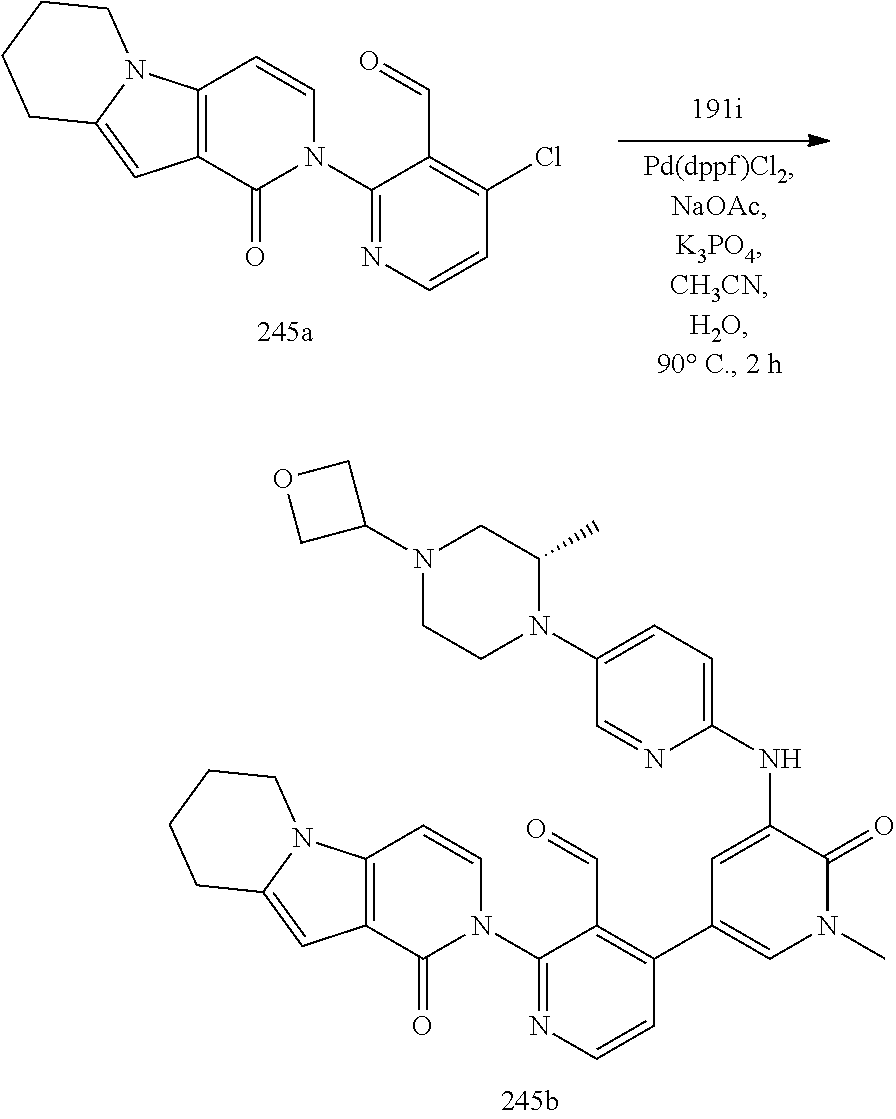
C1(N2C=CC3=C(C2=O)C=C2N3CCCC2)=NC=CC(Cl)=C1C=O.C1(N2C=CC3=C(C2=O)C=C2N3CCCC2)=NC=CC(C2=CN(C)C(=O)C(NC3=CC=C(N4C(C)CN(C5COC5)CC4)C=N3)=C2)=C1C=O
